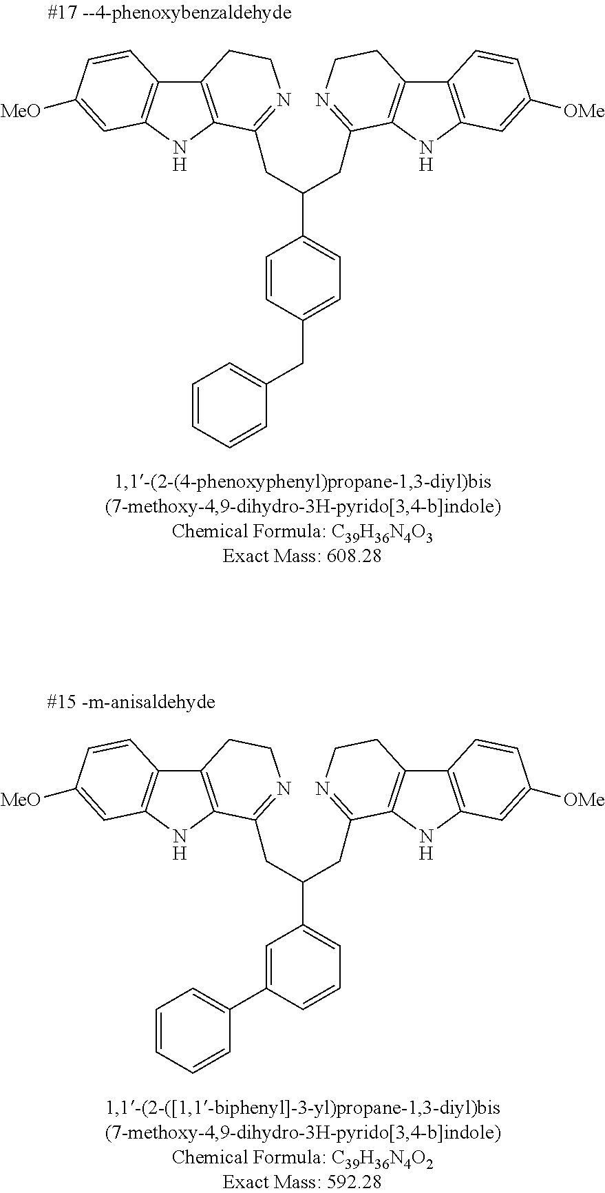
C12=C(NC3=C1C=CC([MeO])=C3)C(CC(CC1=NCCC3=C1NC1=C3C=CC([OMe])=C1)C1=CC=C(CC3=CC=CC=C3)C=C1)=NCC2.C12=C(NC3=C1C=CC([MeO])=C3)C(CC(CC1=NCCC3=C1NC1=C3C=CC([OMe])=C1)C1=CC=CC(C3=CC=CC=C3)=C1)=NCC2
